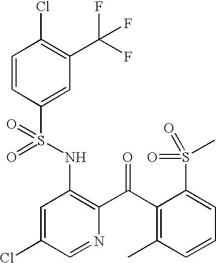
C1=CC(S(NC2=C(C(C3=C(C)C=CC=C3S(C)(=O)=O)=O)N=CC(Cl)=C2)(=O)=O)=CC(C(F)(F)F)=C1Cl
